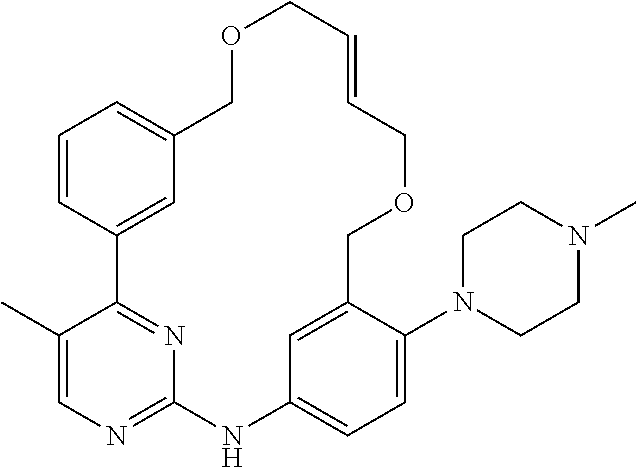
C1=CC2=CC(=C1)COCC=CCOCC1=CC(=CC=C1N1CCN(C)CC1)NC1=NC=C(C)C2=N1
